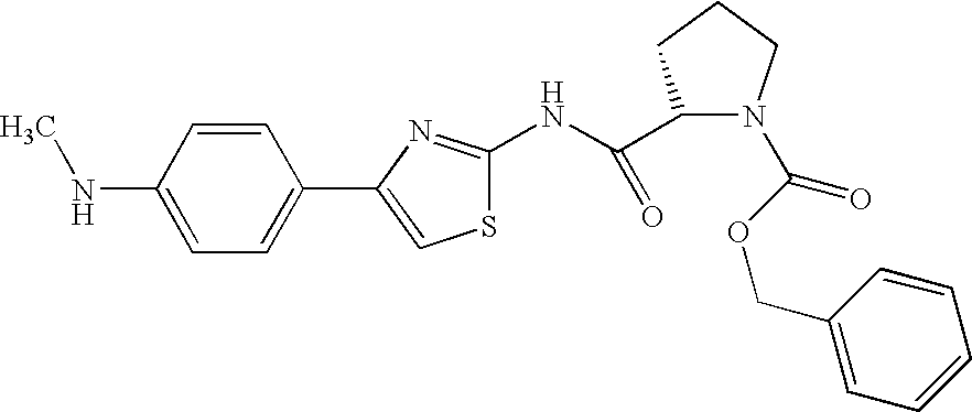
S1C(NC(C2N(C(OCC3=CC=CC=C3)=O)CCC2)=O)=NC(C2=CC=C(NC)C=C2)=C1
